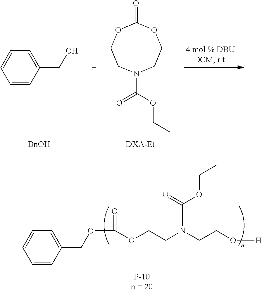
[BnOH].C1=CC(CO)=CC=C1.N1(C(OCC)=O)CCOC(=O)OCC1.[DXA-Et].C(OC(=O)OCCN(CCO[H])C(OCC)=O)C1=CC=CC=C1
